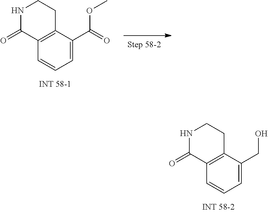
C1=CC=C(CO)C2=C1C(=O)NCC2.C1=CC=C(C(=O)OC)C2=C1C(=O)NCC2
